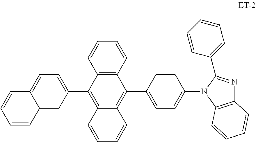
C12=C(C3=CC=C4C(=C3)C=CC=C4)C3=C(C(C4=CC=C(N5C6=C(N=C5C5=CC=CC=C5)C=CC=C6)C=C4)=C1C=CC=C2)C=CC=C3
